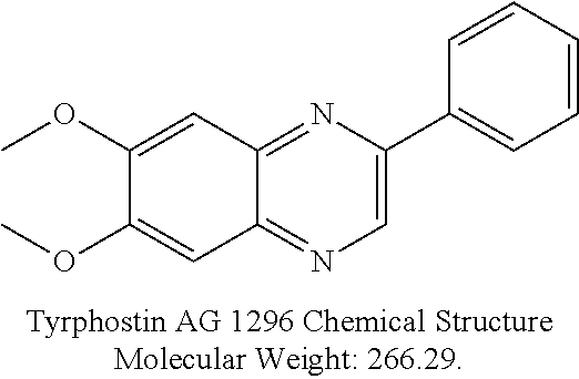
C1=C(C2=CC=CC=C2)N=C2C(=N1)C=C(OC)C(OC)=C2
